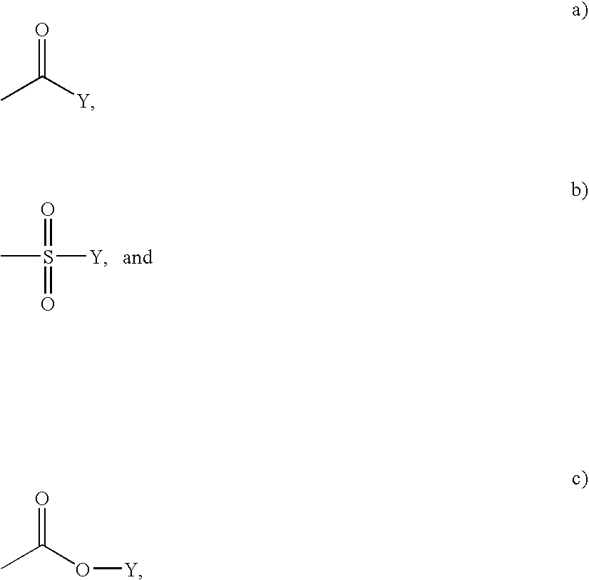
O=S([Y])(C)=O.CC([Y])=O.CC(O[Y])=O
